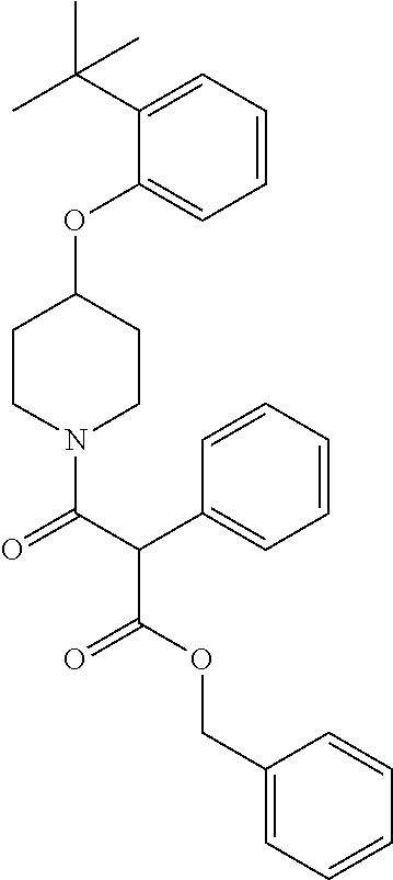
N1(C(C(C2=CC=CC=C2)C(OCC2=CC=CC=C2)=O)=O)CCC(OC2=CC=CC=C2C(C)(C)C)CC1
